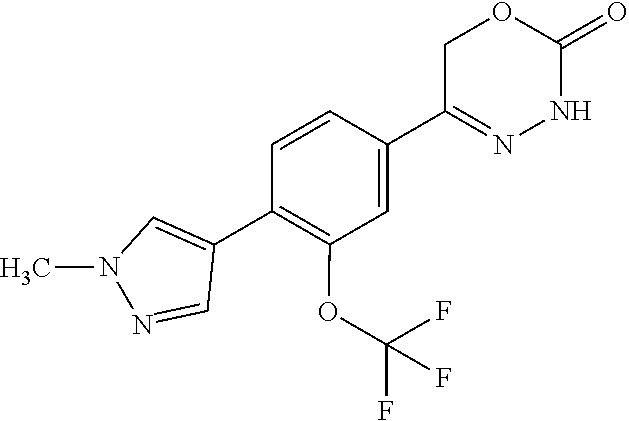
C1(C2=C(OC(F)(F)F)C=C(C3=NNC(=O)OC3)C=C2)=CN(C)N=C1
